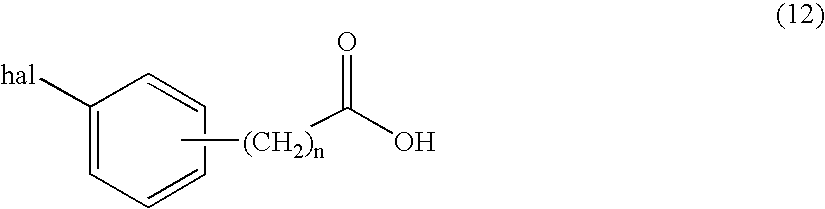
C[(CH2)n]C(O)=O.[hal]C1=CC=CC=C1
